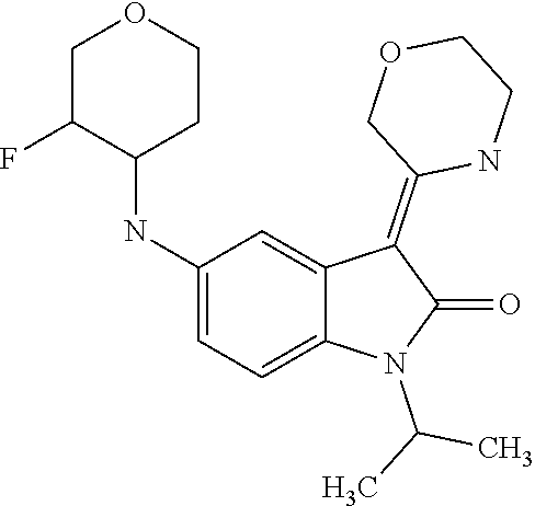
C1=C2C(=CC(NC3C(F)COCC3)=C1)C(=C1COCCN1)C(=O)N2C(C)C
